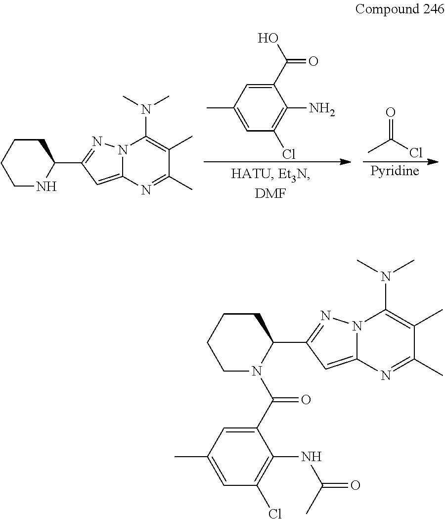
C1(C(O)=O)=CC(C)=CC(Cl)=C1N.O=C(Cl)C.[Pyridine].N12C(=CC(C3CCCCN3)=N1)N=C(C)C(C)=C2N(C)C.N12C(=CC(C3CCCCN3C(=O)C3=CC(C)=CC(Cl)=C3NC(=O)C)=N1)N=C(C)C(C)=C2N(C)C
